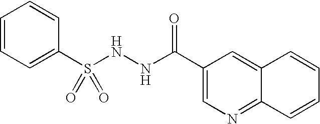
C1=CC=C(S(NNC(=O)C2=CN=C3C(=C2)C=CC=C3)(=O)=O)C=C1
